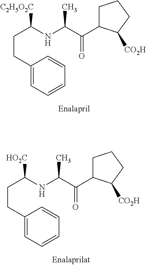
C(CC1=CC=CC=C1)C(NC(C(C1CCCC1[CO2H])=O)C)[C2H5O2C].C(CC1=CC=CC=C1)C(NC(C(C1CCCC1[CO2H])=O)C)[HO2C]
